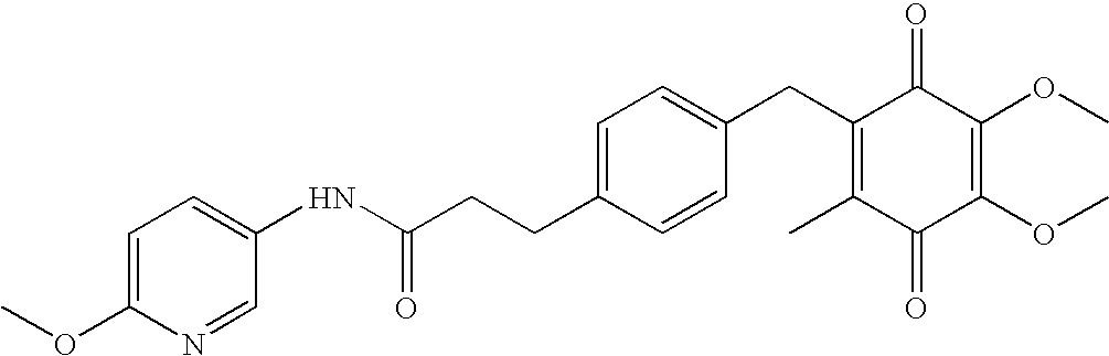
C1(=O)C(C)=C(CC2=CC=C(CCC(=O)NC3=CC=C(OC)N=C3)C=C2)C(=O)C(OC)=C1OC
